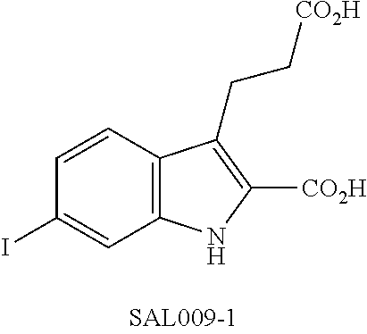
C1=CC2=C(C=C1I)NC([CO2H])=C2CC[CO2H]
